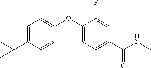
C1=C(C(C)(C)C)C=CC(OC2=CC=C(C(NC)=O)C=C2F)=C1
